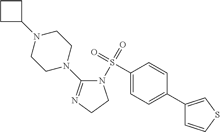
C1(S(=O)(=O)N2C(N3CCN(C4CCC4)CC3)=NCC2)=CC=C(C2=CSC=C2)C=C1
